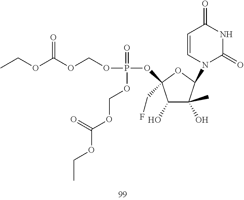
C1(O)C(C)(O)C(N2C=CC(=O)NC2=O)OC1(CF)OP(OCOC(OCC)=O)(=O)OCOC(OCC)=O
